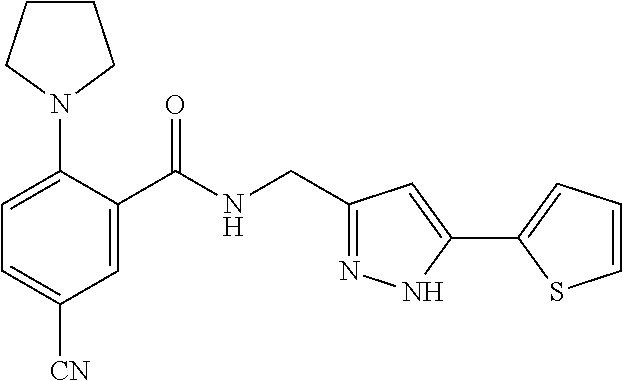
C1=C(N2CCCC2)C(C(NCC2=NNC(C3=CC=CS3)=C2)=O)=CC([CN])=C1
